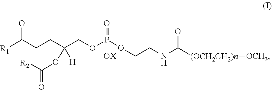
O=C([R2])OC(CCC([R1])=O)(COP([OX])(=O)OCCNC(=O)[(OCH2CH2)n][OCH3])[H]
